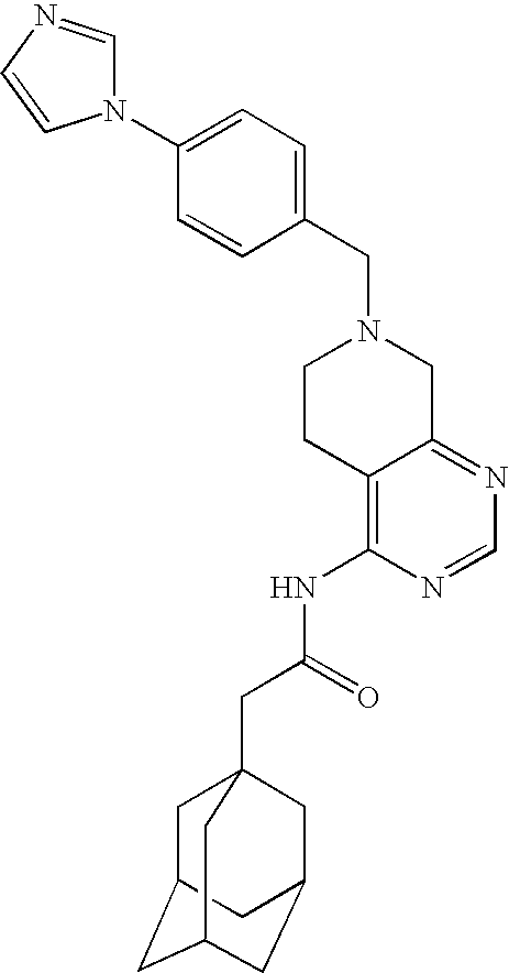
C1(CN2CCC3=C(NC(CC45CC6CC(CC(C4)C6)C5)=O)N=CN=C3C2)=CC=C(N2C=NC=C2)C=C1
